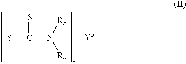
SC(N([R6])[R5])=S
